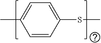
C1=C(C)C=CC(SC)=C1
